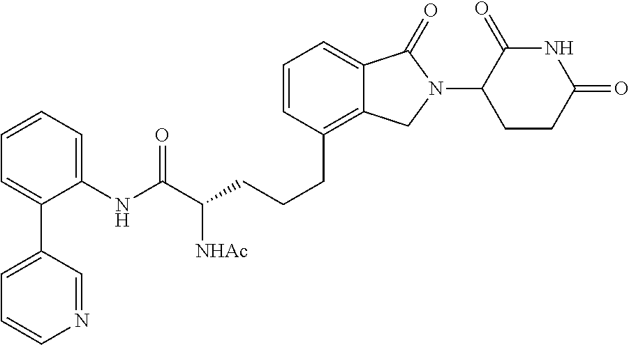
C(CC1=C2C(=CC=C1)C(=O)N(C1C(=O)NC(=O)CC1)C2)CC(C(NC1=CC=CC=C1C1=CC=CN=C1)=O)[NHAc]
